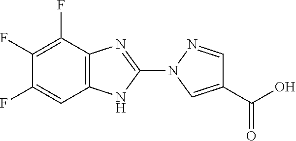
C1(F)=C(F)C2=C(C=C1F)NC(N1C=C(C(O)=O)C=N1)=N2
